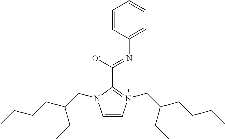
C1=CN(CC(CCCC)CC)=C(C([O-])=NC2=CC=CC=C2)N1CC(CCCC)CC
